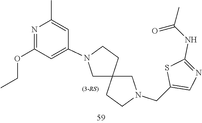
C12(CN(CC3=CN=C(NC(=O)C)S3)CC1)CCN(C1=CC(OCC)=NC(C)=C1)C2
